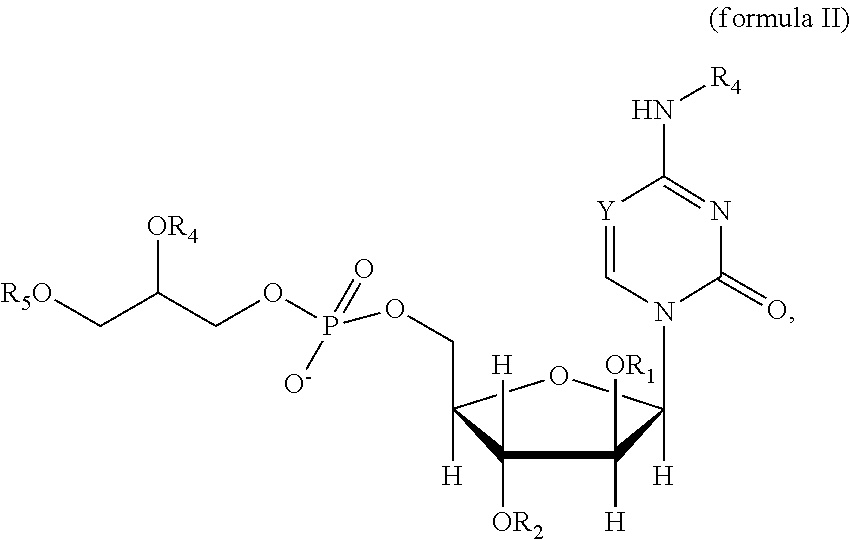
C1([H])(N2C(=O)N=C(N[R4])[Y]=C2)C([H])([OR1])C([OR2])([H])C([H])(COP(=O)([O-])OCC(C[R5O])[OR4])O1
